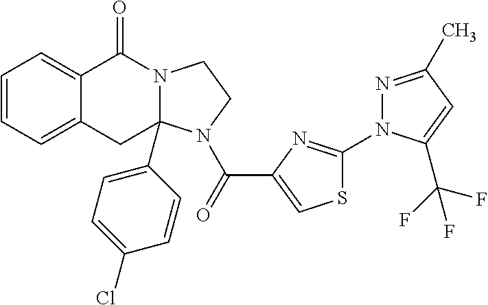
C1=CC=C2C(=C1)C(=O)N1C(C3=CC=C(Cl)C=C3)(C2)N(C(=O)C2=CSC(N3N=C(C)C=C3C(F)(F)F)=N2)CC1
